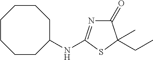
C1(=O)N=C(NC2CCCCCCC2)SC1(CC)C
